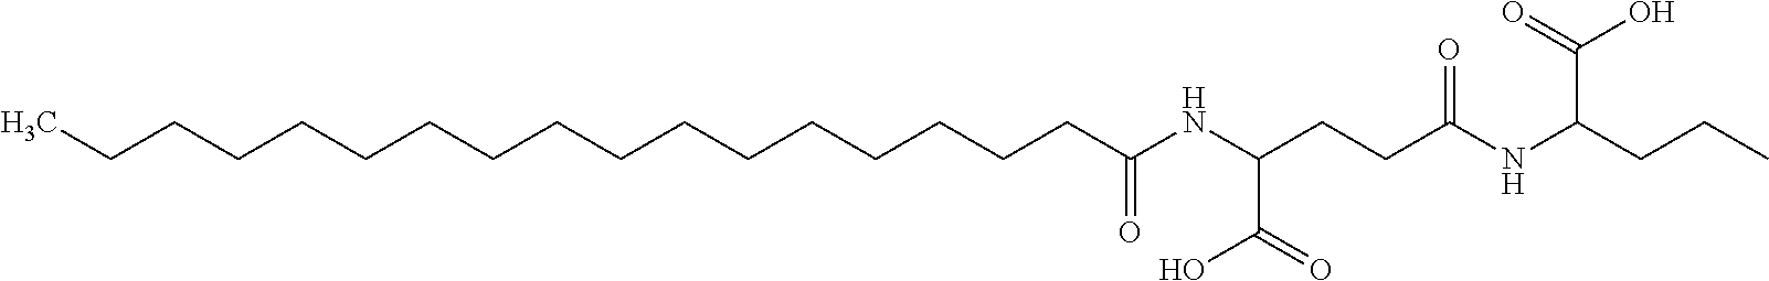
C(CCCCCCCCCCCCCC(NC(CCC(NC(CCC)C(=O)O)=O)C(=O)O)=O)CCC
